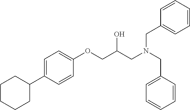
C(C(COC1=CC=C(C2CCCCC2)C=C1)O)N(CC1=CC=CC=C1)CC1=CC=CC=C1
